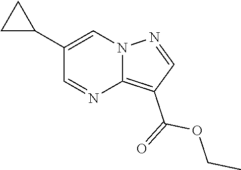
C12=C(C(=O)OCC)C=NN1C=C(C1CC1)C=N2
